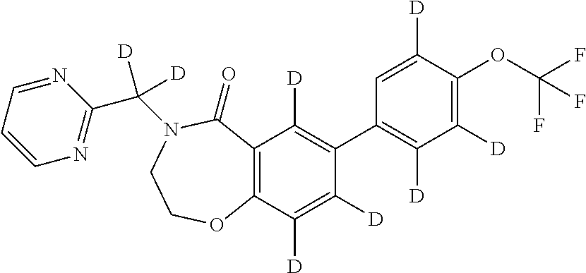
C12=C(C([D])=C([D])C(C3=C([D])C([D])=C(OC(F)(F)F)C([D])=C3)=C1[D])OCCN(C(C1=NC=CC=N1)([D])[D])C2=O
